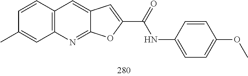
C1=CC2=C(C=C1C)N=C1C(=C2)C=C(C(=O)NC2=CC=C(OC)C=C2)O1
